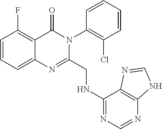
C1=CC=C2C(=C1F)C(=O)N(C1=C(Cl)C=CC=C1)C(CNC1=NC=NC3=C1N=CN3)=N2
